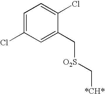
C1=C(Cl)C=C(C[O2S]C[*CH*])C(Cl)=C1
